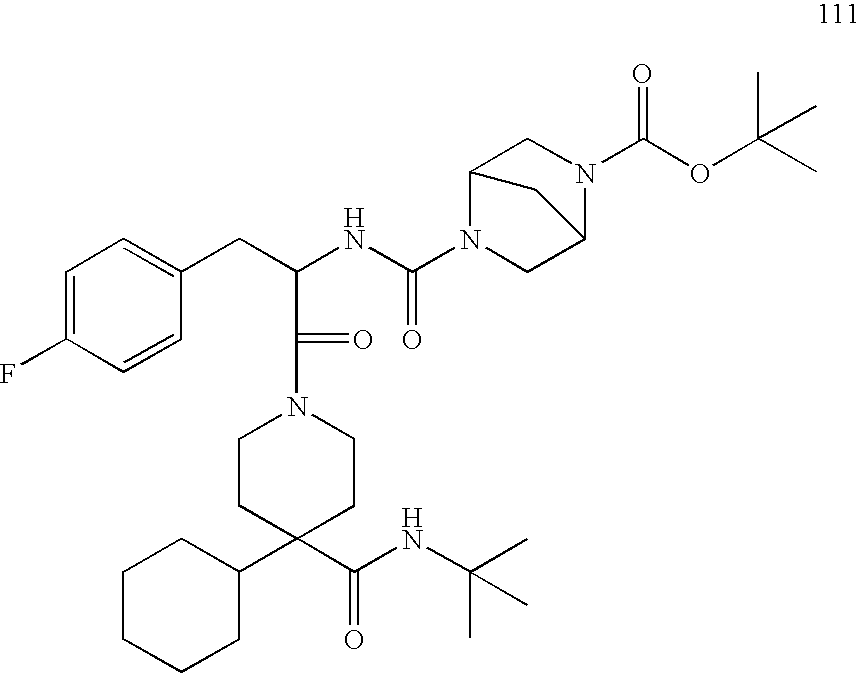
C1CCCC(C2(C(NC(C)(C)C)=O)CCN(C(=O)C(CC3=CC=C(F)C=C3)NC(N3CC4N(C(OC(C)(C)C)=O)CC3C4)=O)CC2)C1
